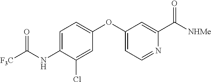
[F3C]C(NC1=CC=C(OC2=CC=NC(C([NHMe])=O)=C2)C=C1Cl)=O
